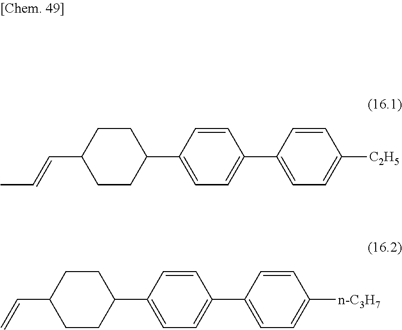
C1CC(C=CC)CCC1C1=CC=C(C2=CC=C([C2H5])C=C2)C=C1.C1CC(C=C)CCC1C1=CC=C(C2=CC=C([n-C3H7])C=C2)C=C1
